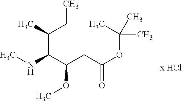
CNC(C(CC(OC(C)(C)C)=O)OC)C(CC)C
